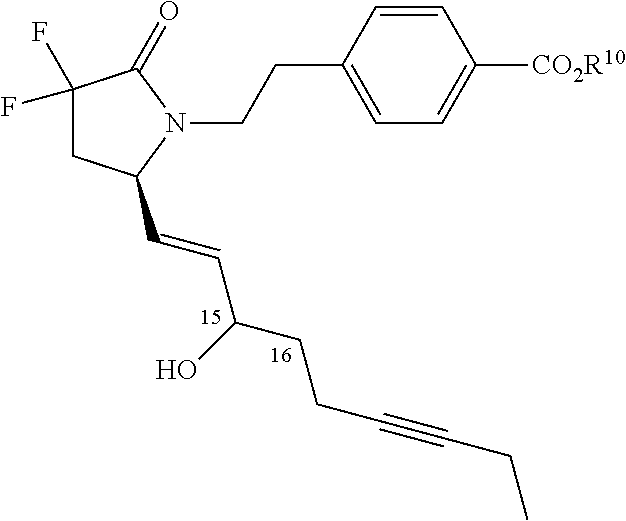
C1=CC(CCN2C(=O)C(F)(F)CC2C=CC(CCC#CCC)O)=CC=C1[CO2R10]
